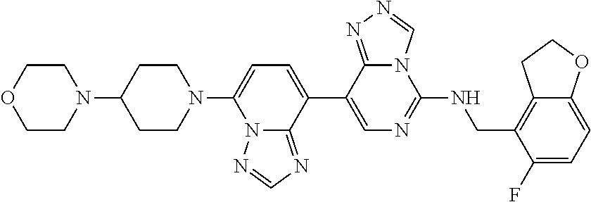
C1(C2=CC=C(N3CCC(N4CCOCC4)CC3)N3C2=NC=N3)=CN=C(NCC2=C3C(=CC=C2F)OCC3)N2C1=NN=C2
